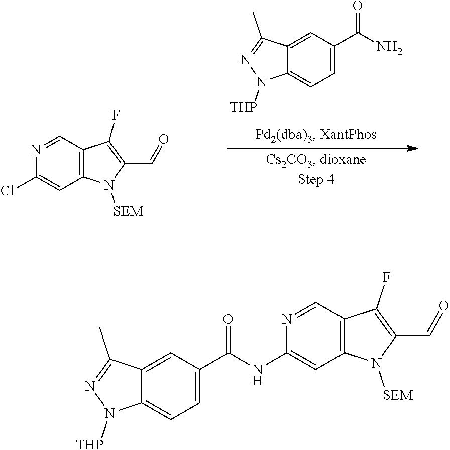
C12=CC(C(NC3=CC4=C(C=N3)C(F)=C(C=O)N4[SEM])=O)=CC=C1N([THP])N=C2C.C12=CC(C(N)=O)=CC=C1N([THP])N=C2C.N1=CC2=C(C=C1Cl)N([SEM])C(C=O)=C2F
